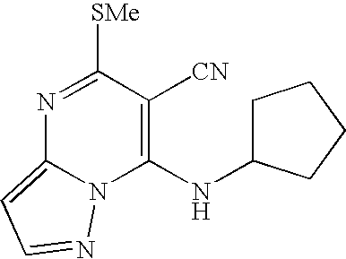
N1=C([SMe])C([CN])=C(NC2CCCC2)N2C1=CC=N2
